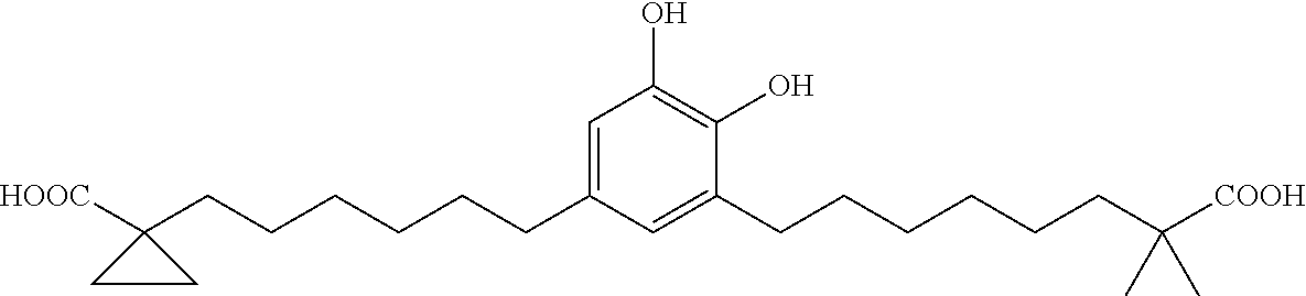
C1=C(CCCCCCC2([HOOC])CC2)C=C(CCCCCCC(C)(C)[COOH])C(O)=C1O
